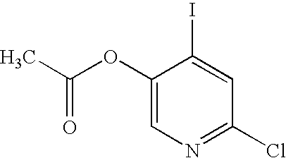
C1(OC(C)=O)=CN=C(Cl)C=C1I
